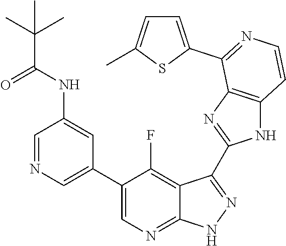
C1=NC=C(C2=CN=C3C(=C2F)C(C2=NC4=C(N2)C=CN=C4C2=CC=C(C)S2)=N[N H]3)C=C1NC(C(C)(C)C)=O
